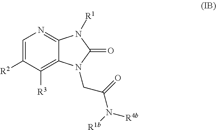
C1([R2])=CN=C2C(=C1[R3])N(CC(N([R4b])[R1b])=O)C(=O)N2[R1]
